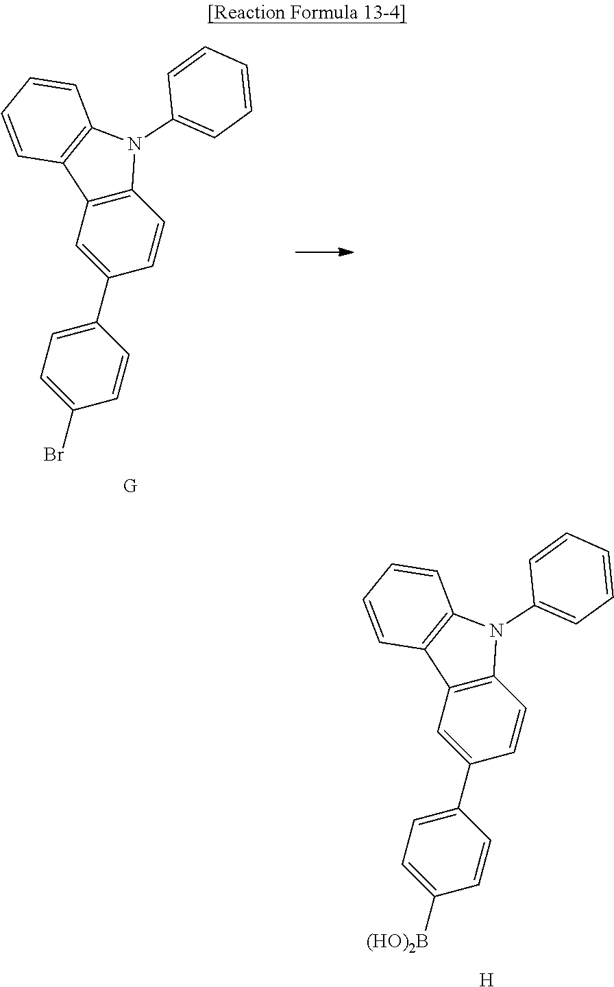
C1(C2=CC3=C(C=C2)N(C2=CC=CC=C2)C2=C3C=CC=C2)=CC=C(Br)C=C1.C1(C2=CC3=C(C=C2)N(C2=CC=CC=C2)C2=C3C=CC=C2)=CC=C([(HO)2B])C=C1.[H]
